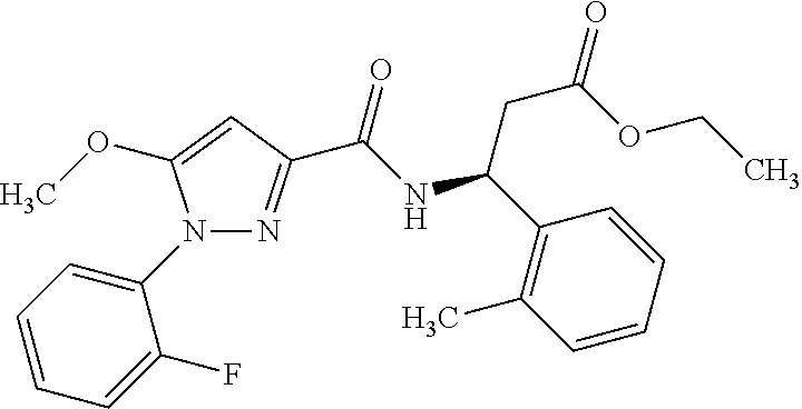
N1=C(C(NC(C2=C(C)C=CC=C2)CC(=O)OCC)=O)C=C(OC)N1C1=CC=CC=C1F
